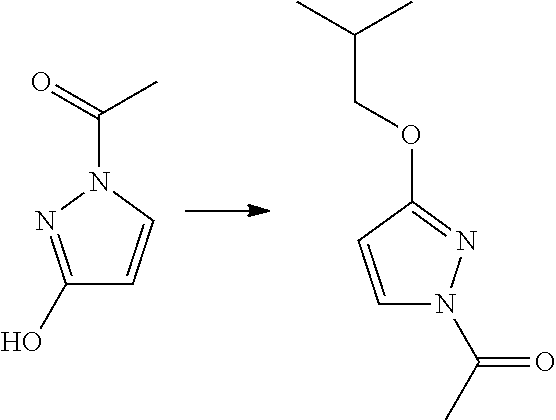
O=C(N1N=C(O)C=C1)C.C(C(C)C)OC1=NN(C(C)=O)C=C1
